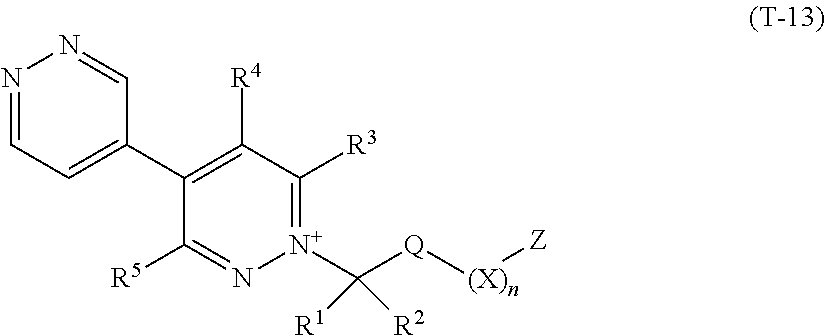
N1=CC=C(C2=C([R4])C([R3])=[N+](C([Q][(X)n][Z])([R2])[R1])N=C2[R5])C=N1
